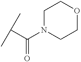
CC(C)C(=O)N1CCOCC1
